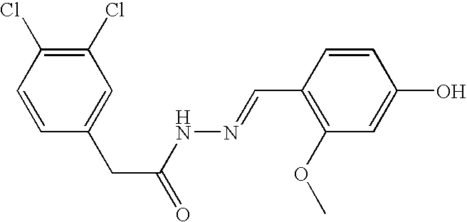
C1(Cl)=C(Cl)C=CC(CC(=O)NN=CC2=C(OC)C=C(O)C=C2)=C1
